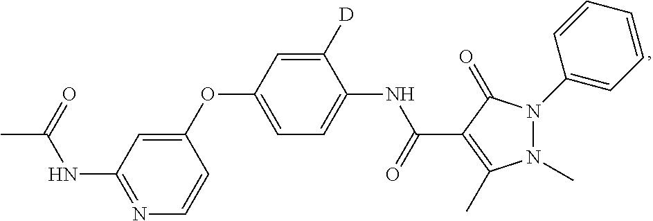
C1(OC2=CC=C(NC(C3=C(C)N(C)N(C4=CC=CC=C4)C3=O)=O)C([D])=C2)=CC(NC(=O)C)=NC=C1
